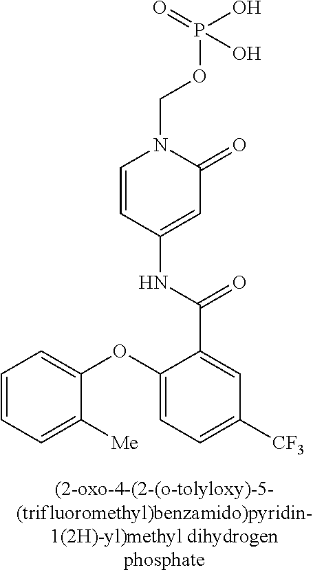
C1=CC=C([Me])C(OC2=CC=C([CF3])C=C2C(=O)NC2=CC(=O)N(COP(=O)(O)O)C=C2)=C1
